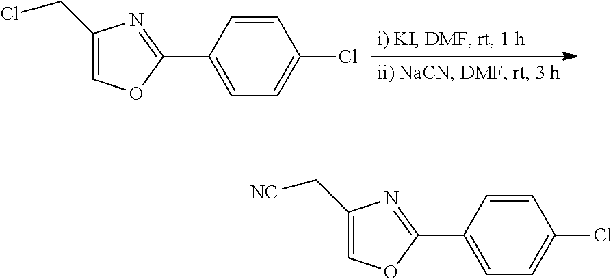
C1(CCl)=COC(C2=CC=C(Cl)C=C2)=N1.C1(C[NC])=COC(C2=CC=C(Cl)C=C2)=N1
